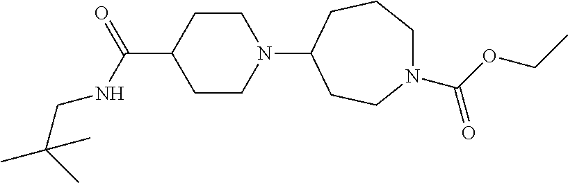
C1CN(C2CCN(C(OCC)=O)CCC2)CCC1C(=O)NCC(C)(C)C
